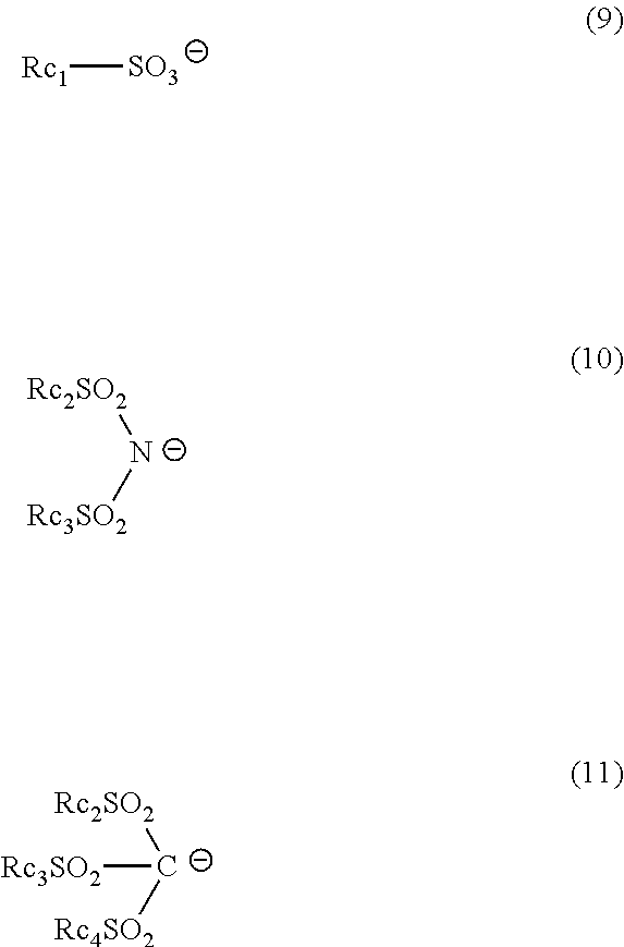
[Rc1][SO3].[Rc2SO2][N-][Rc3SO2].[Rc2SO2][C-]([Rc4SO2])[Rc3SO2]
